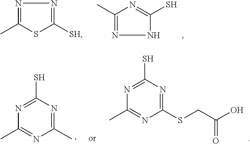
N1=C(C)SC([SH])=N1.N1=C(C)N=C(S)N1.C1(C)=NC(S)=NC(C)=N1.C1(SCC(O)=O)=NC(S)=NC(C)=N1
